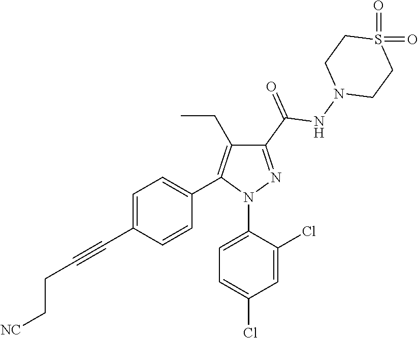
C1=C(C#CCC[NC])C=CC(C2=C(CC)C(C(=O)NN3CCS(=O)(=O)CC3)=NN2C2=CC=C(Cl)C=C2Cl)=C1
